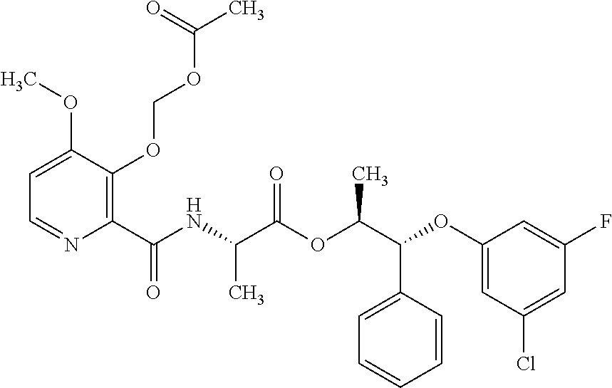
C1=C(OC)C(OCOC(C)=O)=C(C(NC(C(OC(C(OC2=CC(Cl)=CC(F)=C2)C2=CC=CC=C2)C)=O)C)=O)N=C1
